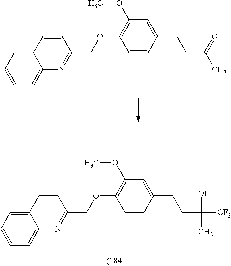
C(CC(O)(C)[CF3])C1=CC(OC)=C(OCC2=NC3=CC=CC=C3C=C2)C=C1.C(CC(C)=O)C1=CC(OC)=C(OCC2=NC3=CC=CC=C3C=C2)C=C1
